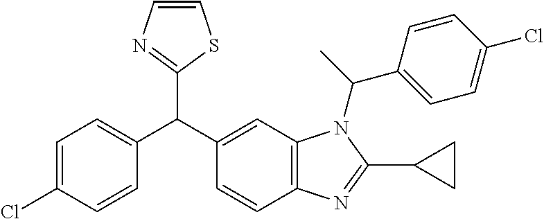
C1=CN=C(C(C2=CC3=C(C=C2)N=C(C2CC2)N3C(C)C2=CC=C(Cl)C=C2)C2=CC=C(Cl)C=C2)S1
